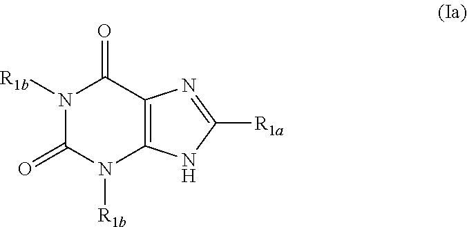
N1([R1b])C(=O)N([R1b])C2=C(C1=O)N=C([R1a])N2
